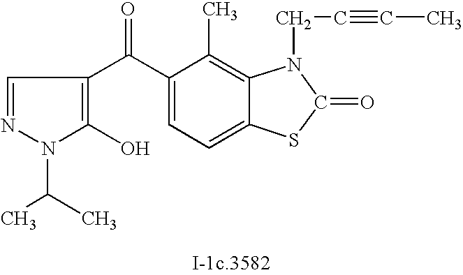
C1=NN(C(C)C)C(O)=C1C(C1=CC=C2C(=C1C)N(CC#CC)C(=O)S2)=O
